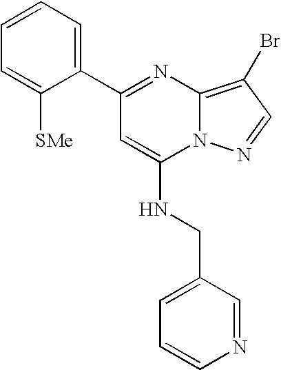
C1(C2=CC=CC=C2[SMe])=NC2=C(Br)C=NN2C(NCC2=CC=CN=C2)=C1
